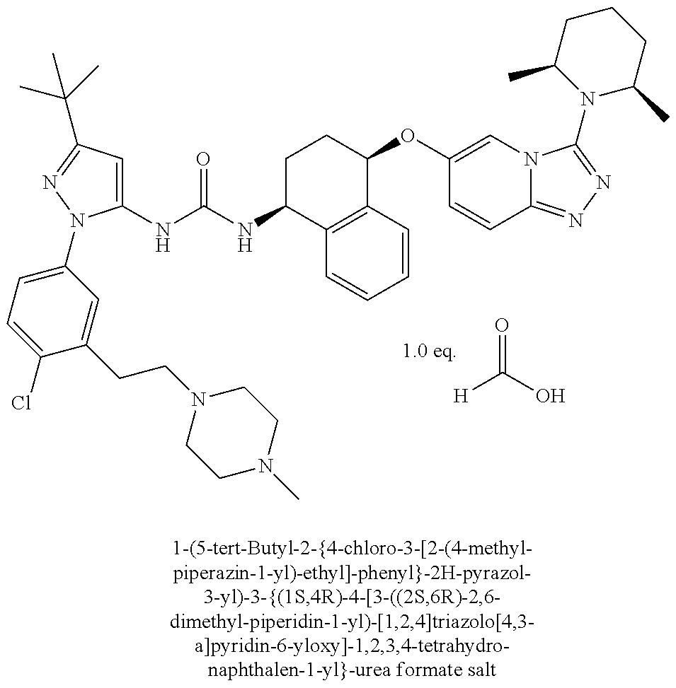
[H]C(=O)O.C1(NC(=O)NC2C3=C(C(OC4=CN5C(=NN=C5N5C(C)CCCC5C)C=C4)CC2)C=CC=C3)=CC(C(C)(C)C)=NN1C1=CC=C(Cl)C(CCN2CCN(C)CC2)=C1
